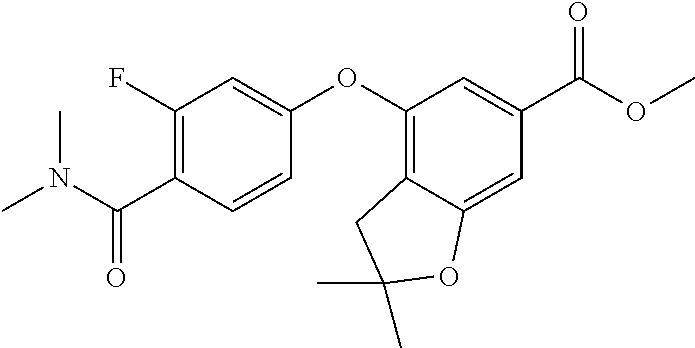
C1(F)=C(C(N(C)C)=O)C=CC(OC2=C3C(=CC(C(=O)OC)=C2)OC(C)(C)C3)=C1
